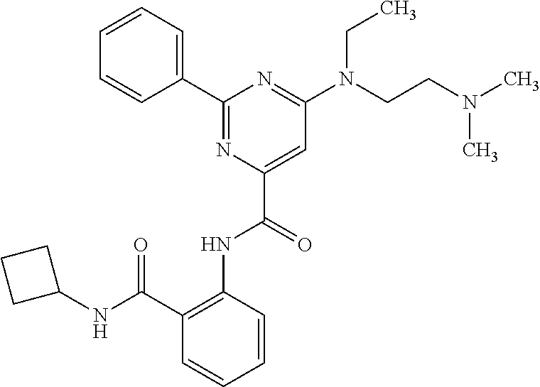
C1=CC=C(C2=NC(C(=O)NC3=C(C(NC4CCC4)=O)C=CC=C3)=CC(N(CCN(C)C)CC)=N2)C=C1
